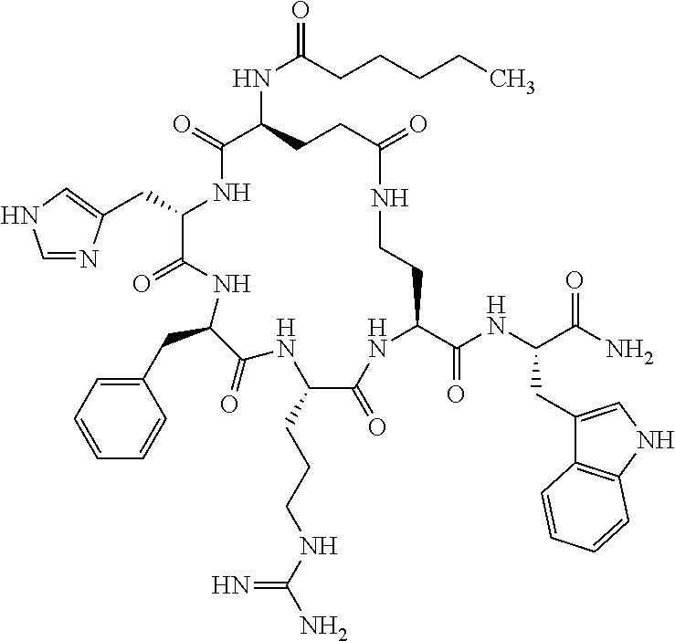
C(C1C(=O)NC(CC2=CC=CC=C2)C(=O)NC(CCCNC(N)=N)C(=O)NC(C(NC(C(N)=O)CC2=CNC3=C2C=CC=C3)=O)CCNC(=O)CCC(NC(CCCCC)=O)C(=O)N1)C1=CNC=N1
